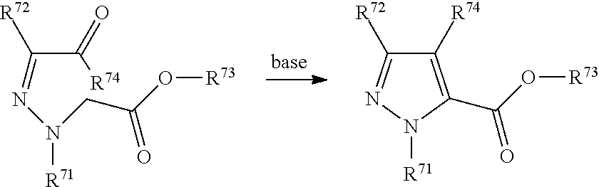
C(C([R72])=NN(CC(O[R73])=O)[R71])(=O)[R74].C1([R74])=C(C(O[R73])=O)N([R71])N=C1[R72]
